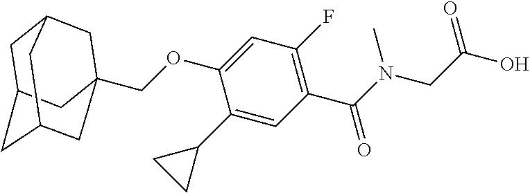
C1C2CC3CC(COC4=CC(F)=C(C(=O)N(CC(O)=O)C)C=C4C4CC4)(CC1C3)C2
